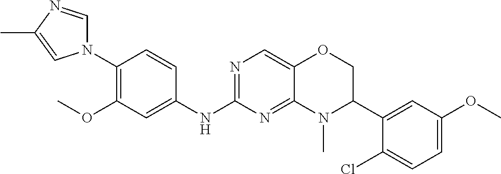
C1(N2C=NC(C)=C2)=C(OC)C=C(NC2=NC=C3C(=N2)N(C)C(C2=CC(OC)=CC=C2Cl)CO3)C=C1
